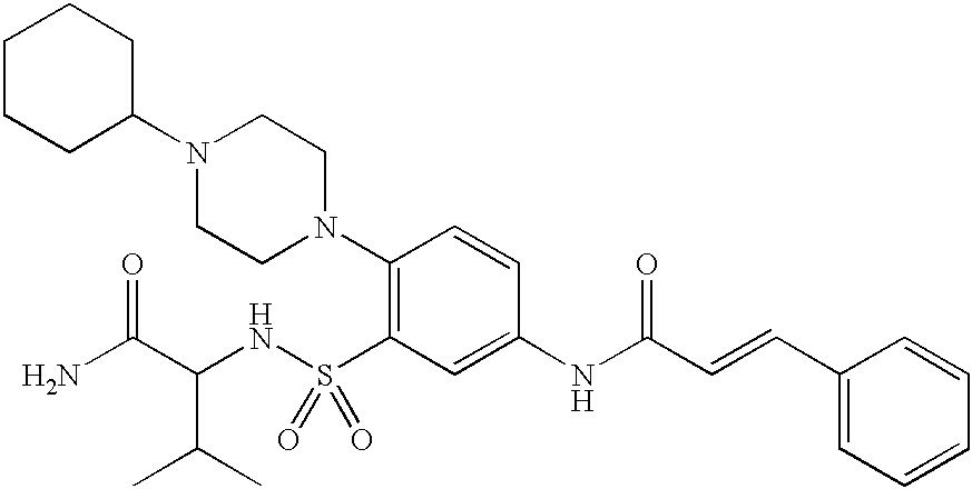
C1CCC(N2CCN(C3=C(S(NC(C(N)=O)C(C)C)(=O)=O)C=C(NC(C=CC4=CC=CC=C4)=O)C=C3)CC2)CC1
